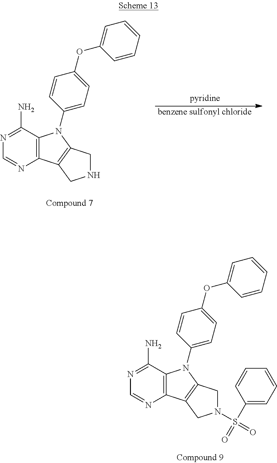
N1=C(N)C2=C(N=C1)C1=C(N2C2=CC=C(OC3=CC=CC=C3)C=C2)CN(S(C2=CC=CC=C2)(=O)=O)C1.N1=C(N)C2=C(N=C1)C1=C(N2C2=CC=C(OC3=CC=CC=C3)C=C2)CNC1.[benzene sulfonyl chloride]
